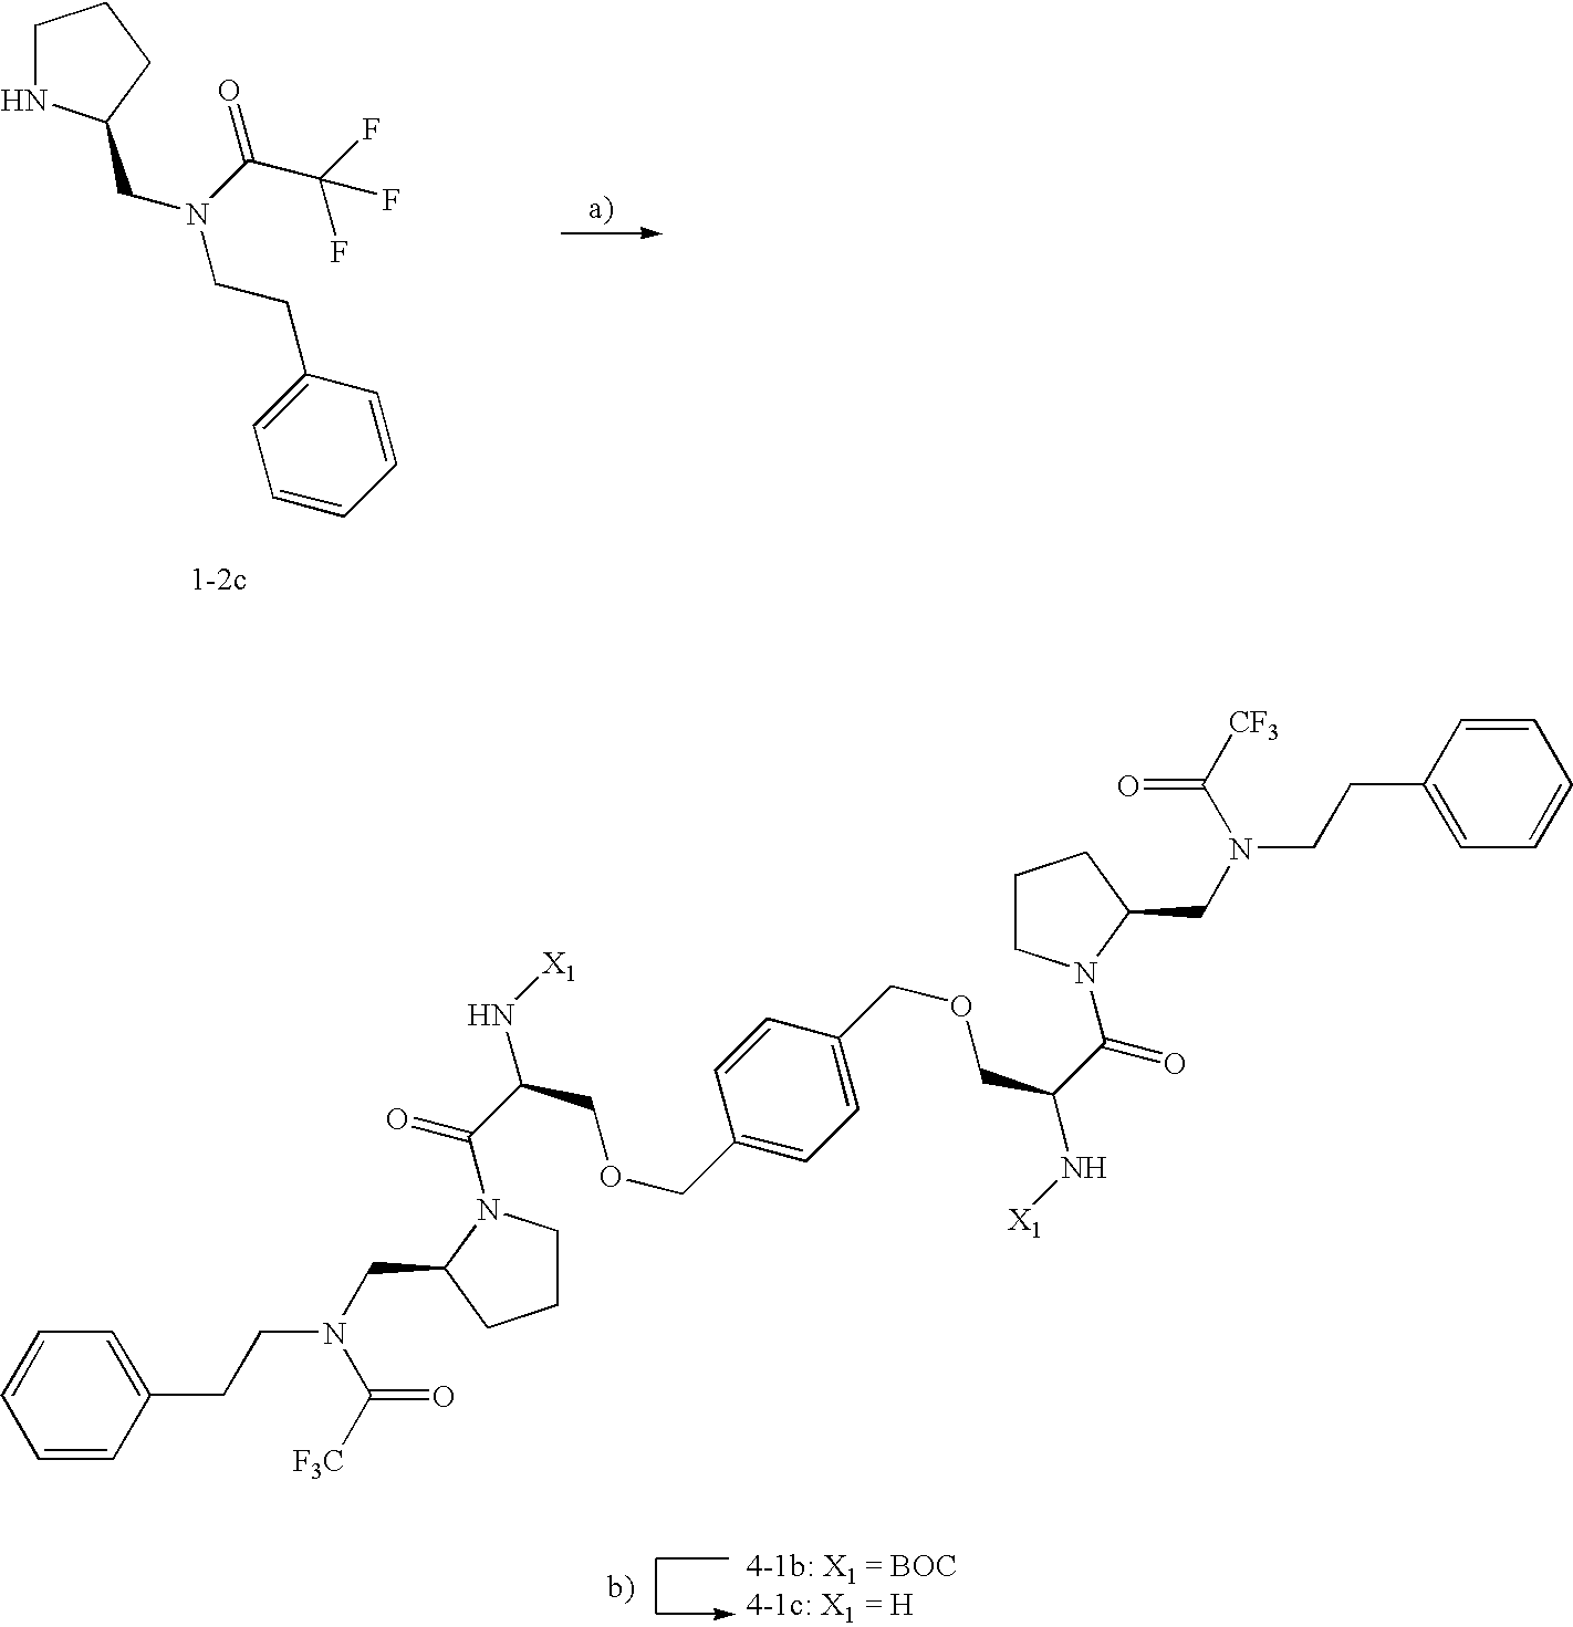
C1NC(CN(CCC2=CC=CC=C2)C(C(F)(F)F)=O)CC1.C1=C(CCN(C([F3C])=O)CC2CCCN2C(C(N[X1])COCC2=CC=C(COCC(C(=O)N3CCCC3CN(C([CF3])=O)CCC3=CC=CC=C3)N[X1])C=C2)=O)C=CC=C1
